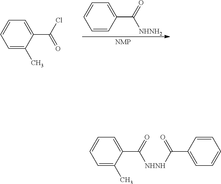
C1=CC(C(=O)[NHNH2])=CC=C1.C1=C(C)C(C(Cl)=O)=CC=C1.C1=C(C)C(C(=O)[NHNH]C(C2=CC=CC=C2)=O)=CC=C1
